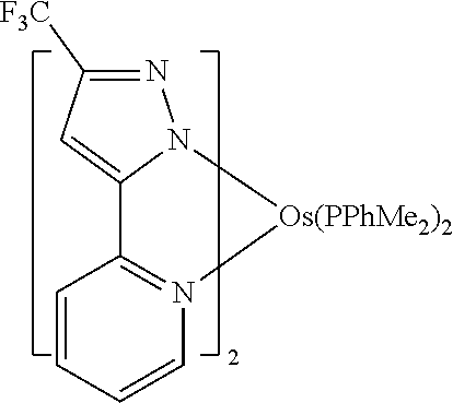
C1=CC2=N(C=C1)[Os(PPhMe2)2]N1C2=CC([F3C])=N1
